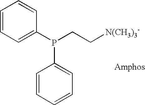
[Amphos].P(C1=CC=CC=C1)(CC[N(CH3)3-])C1=CC=CC=C1
